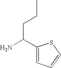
NC(C1=CC=CS1)CCC
